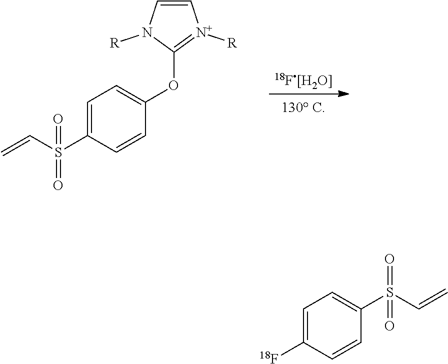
C1=C(S(C=C)(=O)=O)C=CC(OC2=[N+]([R])C=CN2[R])=C1.[18F[H2O]].C1=C([18F])C=CC(S(C=C)(=O)=O)=C1
